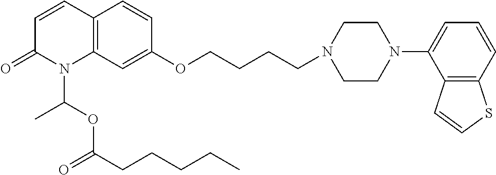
C12=C(C=C(OCCCCN3CCN(C4=CC=CC5=C4C=CS5)CC3)C=C1)N(C(OC(CCCCC)=O)C)C(=O)C=C2
